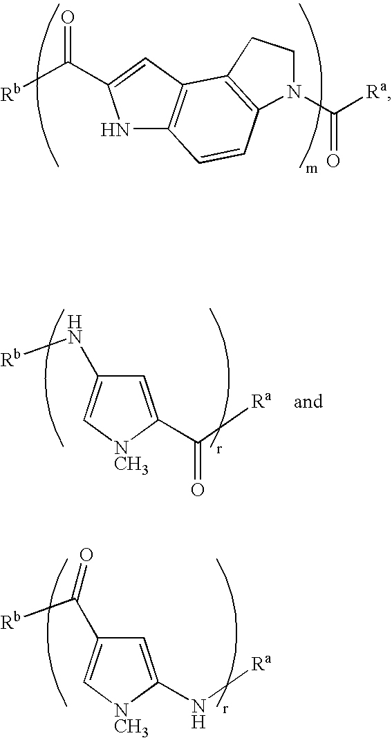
N1C2=C(C=C1C([Rb])=O)C1=C(C=C2)N(C([Ra])=O)CC1.C1=C(C([Ra])=O)[NCH3]C=C1N[Rb].C1=C(N[Ra])[NCH3]C=C1C([Rb])=O
